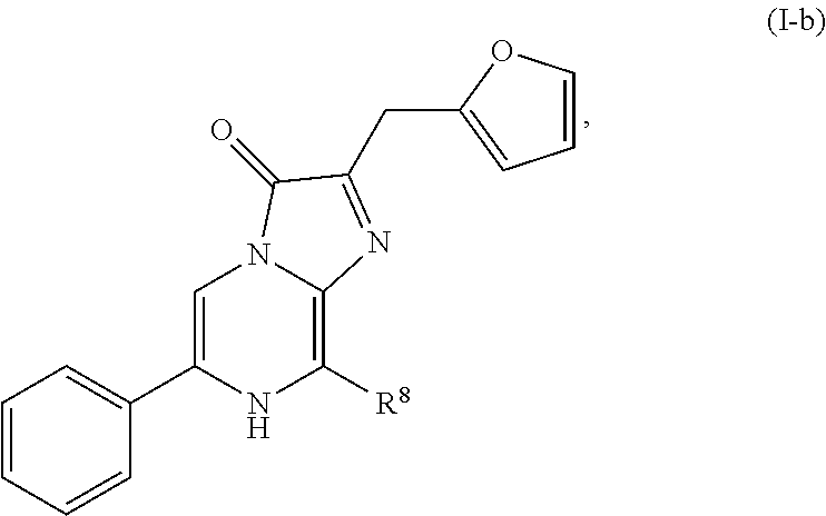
C1=C(C2=CC=CC=C2)NC([R8])=C2N1C(=O)C(CC1=CC=CO1)=N2
